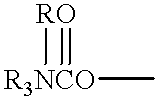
[R3NCO](C)([R])=O
